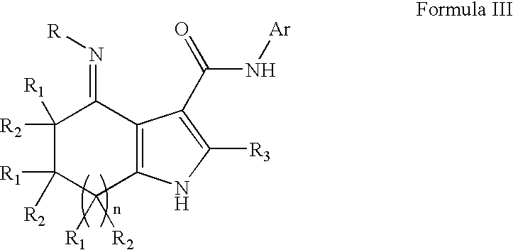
C1([R2])([R1])C([R1])([R2])C([R1])([R2])C2=C(C1=N[R])C(C(N[Ar])=O)=C([R3])N2
